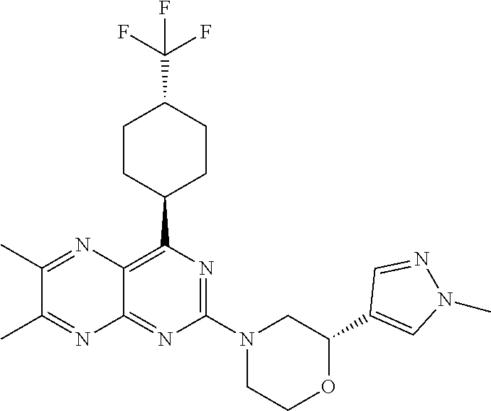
C12=C(C3CCC(C(F)(F)F)CC3)N=C(N3CCOC(C4=CN(C)N=C4)C3)N=C1N=C(C)C(C)=N2
